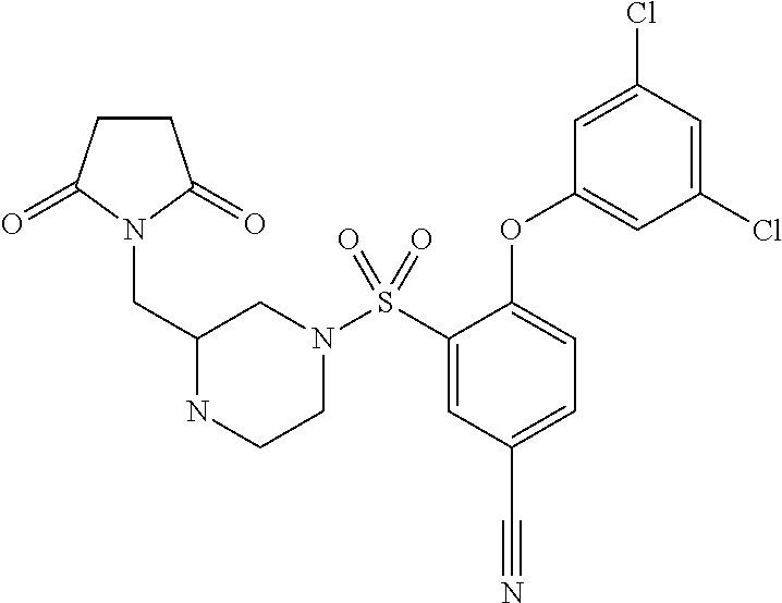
S(C1=CC(C#N)=CC=C1OC1=CC(Cl)=CC(Cl)=C1)(N1CC(CN2C(=O)CCC2=O)NCC1)(=O)=O
